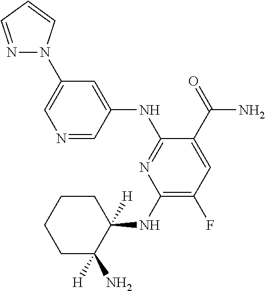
C1(NC2([H])CCCCC2([H])N)=C(F)C=C(C(=O)N)C(NC2=CC(N3N=CC=C3)=CN=C2)=N1
